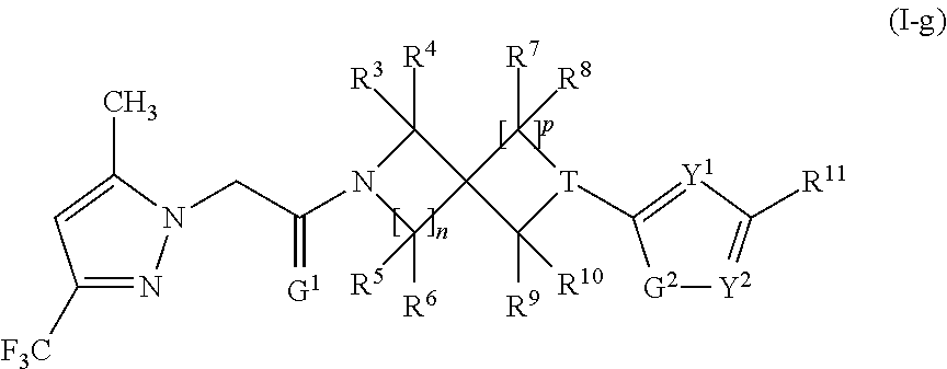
C1([F3C])=NN(CC(=[G1])N2C([R6])([R5])C3(C2([R4])[R3])C([R9])([R10])[T](C2=[Y1]C([R11])=[Y2][G2]2)C3([R7])[R8])C(C)=C1
